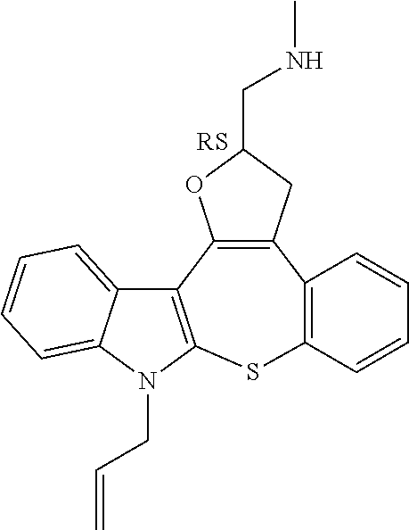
C12=C(C=CC=C1)SC1=C(C3=C2CC(CNC)O3)C2=CC=CC=C2N1CC=C
